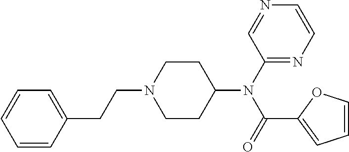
C1=C(CCN2CCC(N(C3=NC=CN=C3)C(C3=CC=CO3)=O)CC2)C=CC=C1
